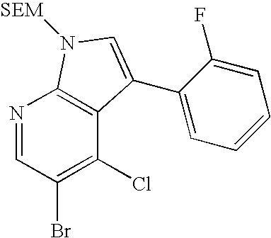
N1=CC(Br)=C(Cl)C2=C1N([SEM])C=C2C1=CC=CC=C1F
